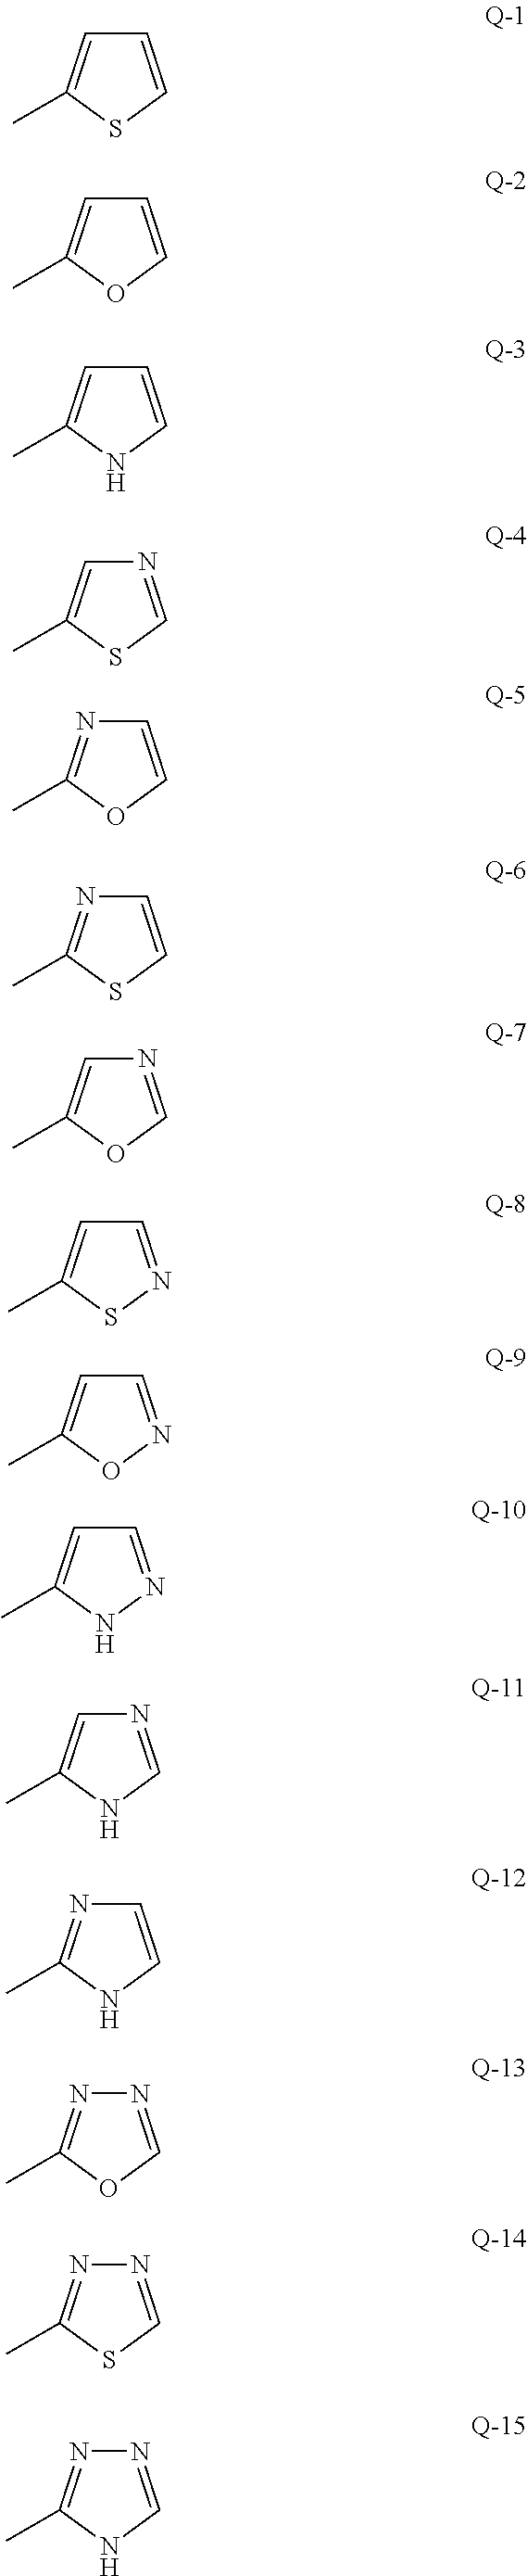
C1=C(C)SC=C1.C1=C(C)OC=C1.C1=C(C)NC=C1.C1=C(C)SC=N1.N1=C(C)OC=C1.N1=C(C)SC=C1.C1=C(C)OC=N1.C1=C(C)SN=C1.C1=C(C)ON=C1.C1=C(C)NN=C1.C1=C(C)NC=N1.N1=C(C)NC=C1.N1=C(C)OC=N1.N1=C(C)SC=N1.N1=C(C)NC=N1
